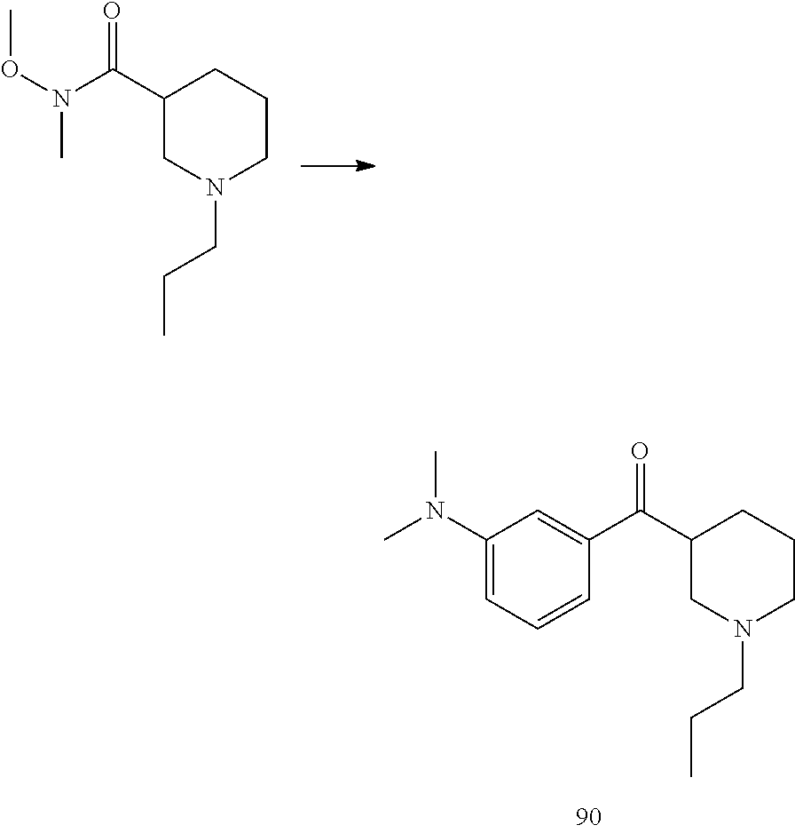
C1(C(C2=CC(N(C)C)=CC=C2)=O)CN(CCC)CCC1.C1(C(N(OC)C)=O)CN(CCC)CCC1
